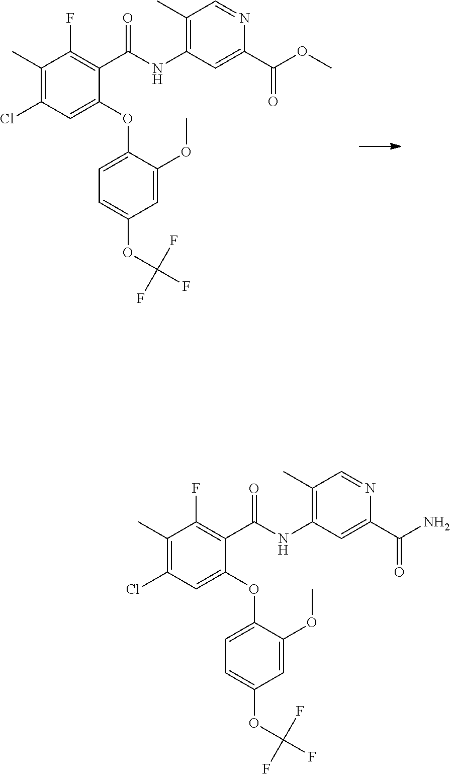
C1(C)=C(Cl)C=C(OC2=CC=C(OC(F)(F)F)C=C2OC)C(C(NC2=C(C)C=NC(C(OC)=O)=C2)=O)=C1F.C1(C)=C(Cl)C=C(OC2=CC=C(OC(F)(F)F)C=C2OC)C(C(NC2=C(C)C=NC(C(N)=O)=C2)=O)=C1F
